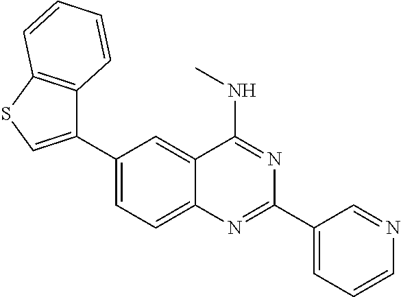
C1(C2=CSC3=C2C=CC=C3)=CC=C2C(=C1)C(NC)=NC(C1=CC=CN=C1)=N2
